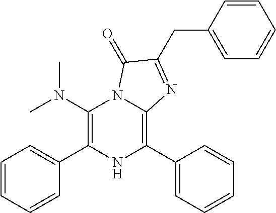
C1(N(C)C)=C(C2=CC=CC=C2)NC(C2=CC=CC=C2)=C2N1C(=O)C(CC1=CC=CC=C1)=N2
